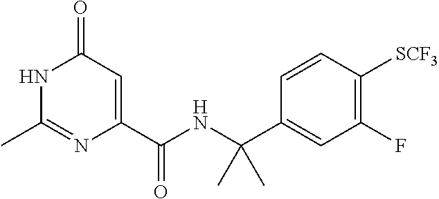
C1(=O)C=C(C(NC(C2=CC(F)=C([SCF3])C=C2)(C)C)=O)N=C(C)N1
